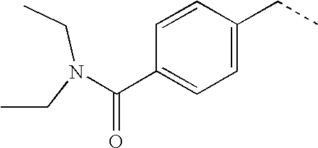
O=C(C1=CC=C(CC)C=C1)N(CC)CC
